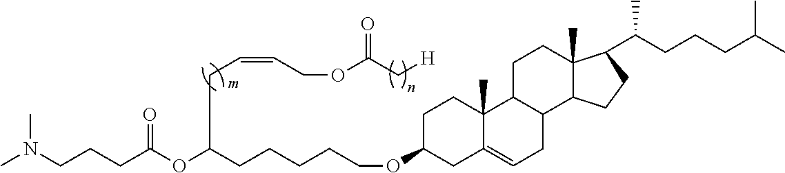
CN(CCCC(OC(CC=CCOC(C[H])=O)CCCCCOC1CCC2(C)C(=CCC3C2CCC2(C)C3CCC2C(CCCC(C)C)C)C1)=O)C
